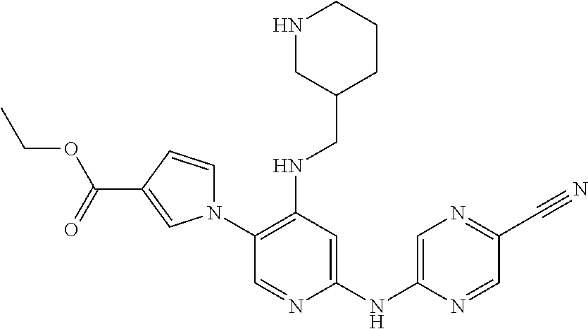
C1(N2C=CC(C(=O)OCC)=C2)=C(NCC2CCCNC2)C=C(NC2=CN=C(C#N)C=N2)N=C1
